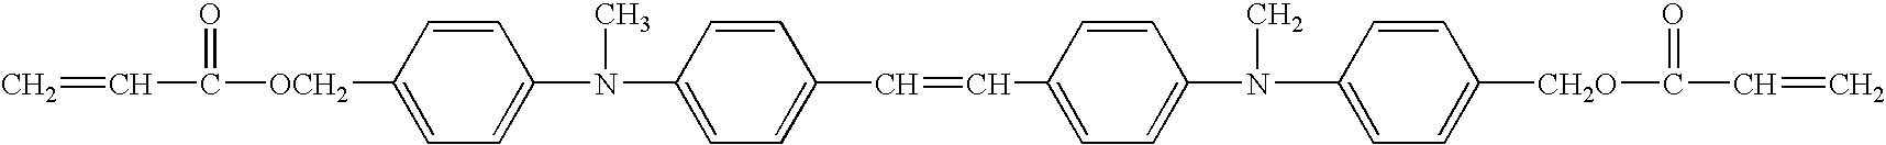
C=CC(=O)[OCH2]C1=CC=C(N(C)C2=CC=C(C=CC3=CC=C(N(C)C4=CC=C([CH2O]C(=O)C=C)C=C4)C=C3)C=C2)C=C1
